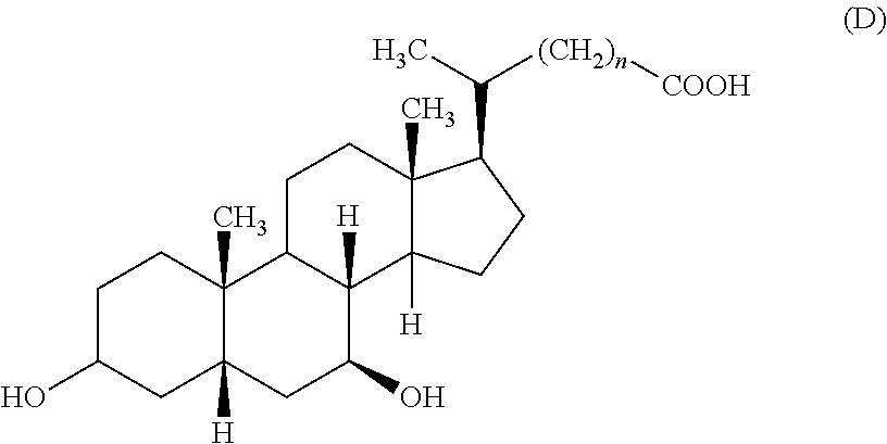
C1C(O)CC2([H])C(C)(C1)C1C([H])(C(O)C2)C2([H])C(C)(CC1)C(C(C)[(CH2)n][COOH])CC2
